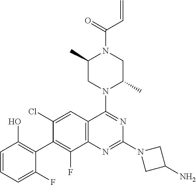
C1=CC=C(F)C(C2=C(F)C3=C(C=C2Cl)C(N2C(C)CN(C(=O)C=C)C(C)C2)=NC(N2CC(N)C2)=N3)=C1O
